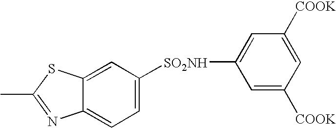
C1=C([SO2NH]C2=CC([COOK])=CC([COOK])=C2)C=C2C(=C1)N=C(C)S2
